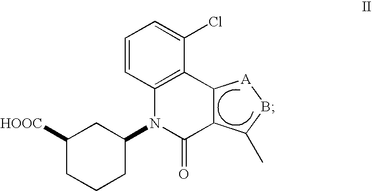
C1([HOOC])CCCC(N2C(=O)C3C(C4=C2C=CC=C4Cl)[A]BC3C)C1
